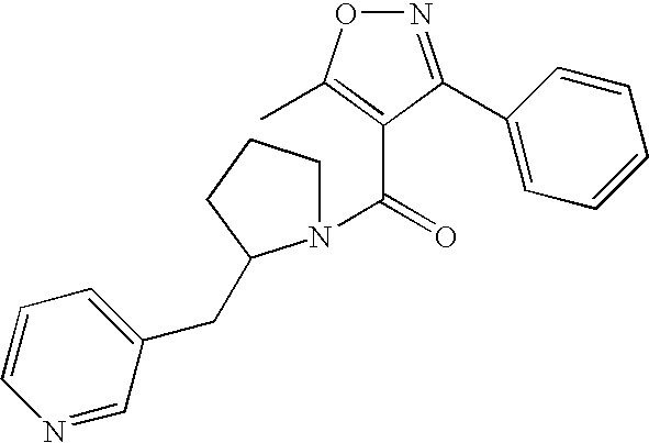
N1=C(C2=CC=CC=C2)C(C(=O)N2CCCC2CC2=CC=CN=C2)=C(C)O1
